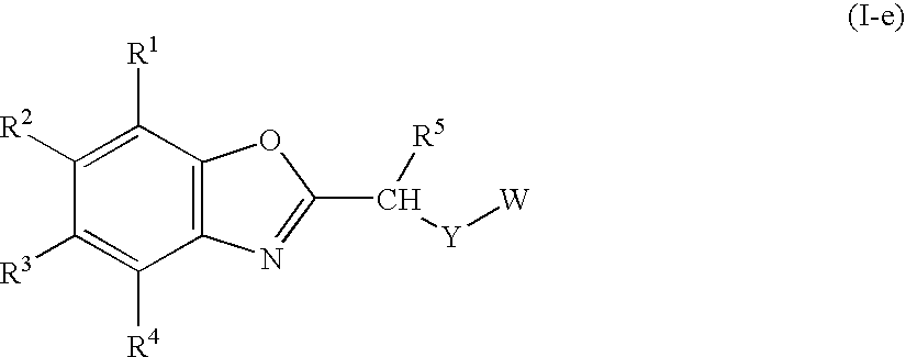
C1([R3])=C([R4])C2=C(C([R1])=C1[R2])OC(C([R5])[Y][W])=N2
